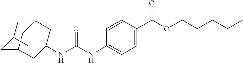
C12CC3CC(C1)CC(NC(NC1=CC=C(C(OCCCCC)=O)C=C1)=O)(C3)C2
